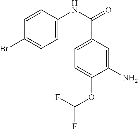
C1(N)=CC(C(NC2=CC=C(Br)C=C2)=O)=CC=C1OC(F)F
